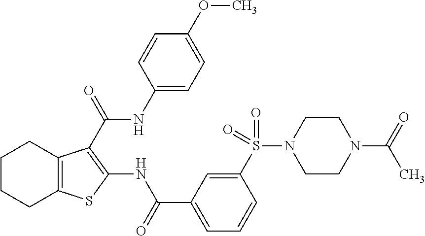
C1CCC2=C(C1)C(C(=O)NC1=CC=C(OC)C=C1)=C(NC(C1=CC=CC(S(=O)(=O)N3CCN(C(=O)C)CC3)=C1)=O)S2
